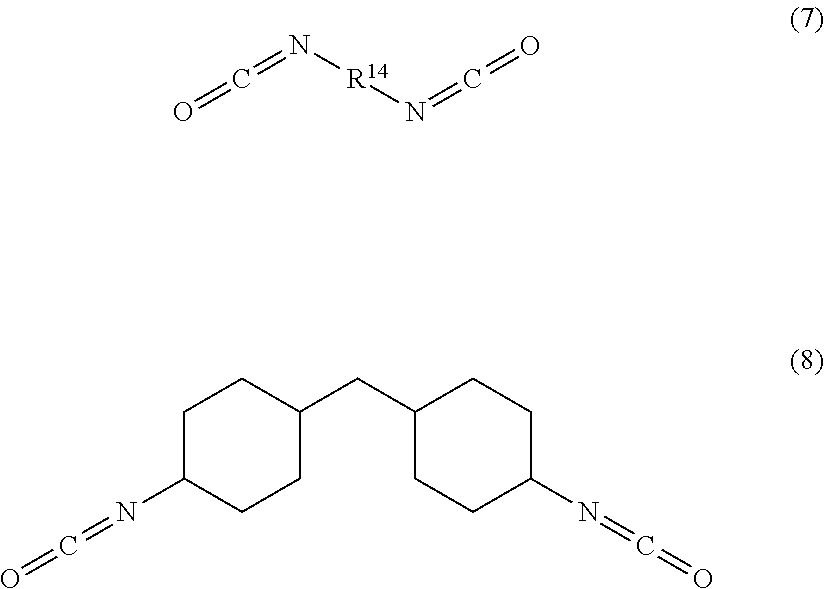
O=C=N[R14]N=C=O.O=C=NC1CCC(CC2CCC(N=C=O)CC2)CC1
